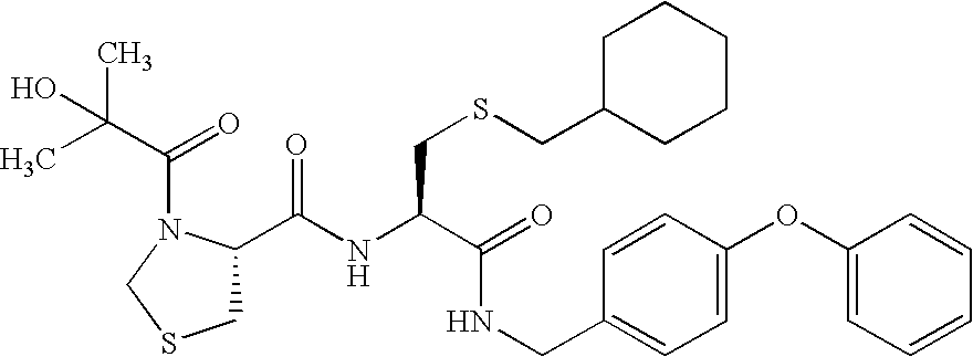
C1(C(NC(C(=O)NCC2=CC=C(OC3=CC=CC=C3)C=C2)CSCC2CCCCC2)=O)CSCN1C(C(C)(C)O)=O
